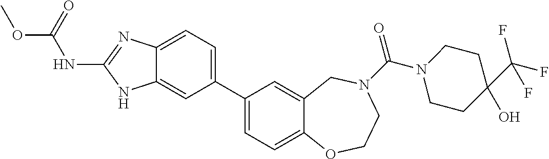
C12=CC=C(C3=CC=C4C(=C3)CN(C(N3CCC(O)(C(F)(F)F)CC3)=O)CCO4)C=C1NC(NC(OC)=O)=N2
